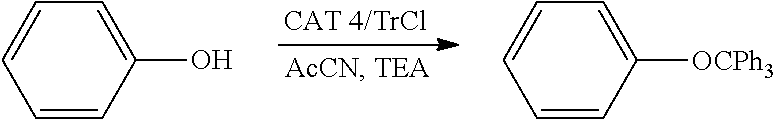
C1=C(O)C=CC=C1.C1=C([OCPh3])C=CC=C1
